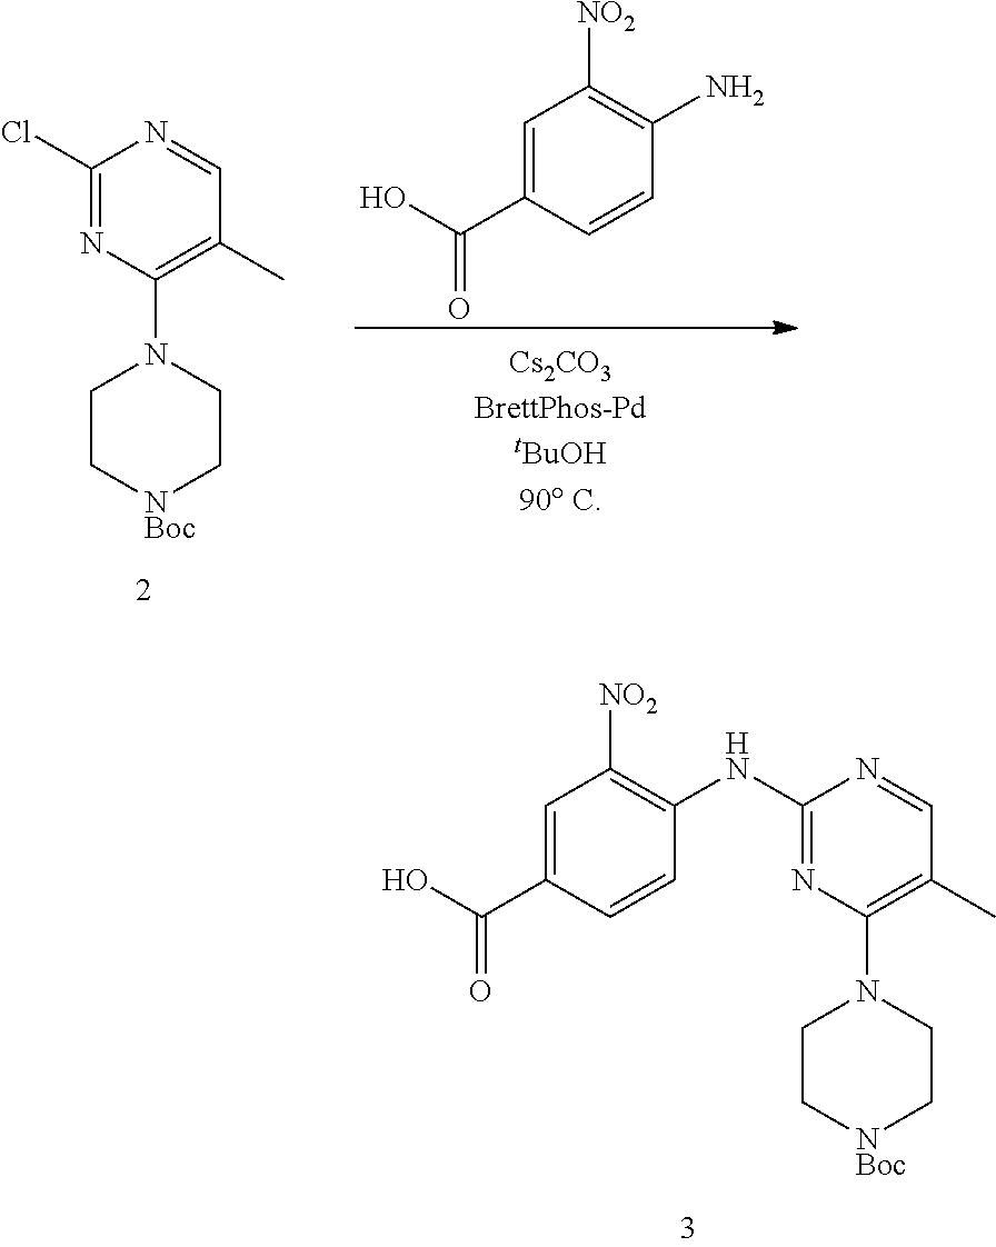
C1(Cl)=NC(N2CC[NBoc]CC2)=C(C)C=N1.C1=C(C(O)=O)C=CC(N)=C1[NO2].C1=C(C(O)=O)C=CC(NC2=NC(N3CC[NBoc]CC3)=C(C)C=N2)=C1[NO2]
